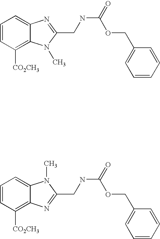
C1=CC([CO2CH3])=C2C(=C1)N=C(CNC(OCC1=CC=CC=C1)=O)N2C.C1=CC([CO2CH3])=C2C(=C1)N(C)C(CNC(OCC1=CC=CC=C1)=O)=N2
